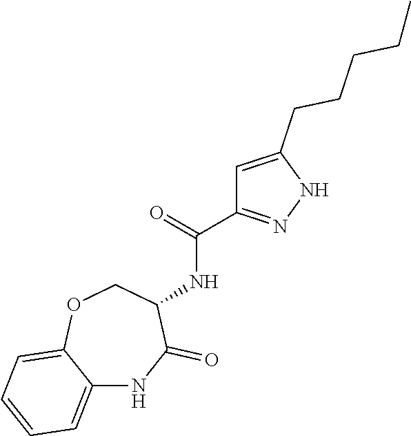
C1=C(CCCCC)NN=C1C(=O)NC1C(=O)NC2=CC=CC=C2OC1
